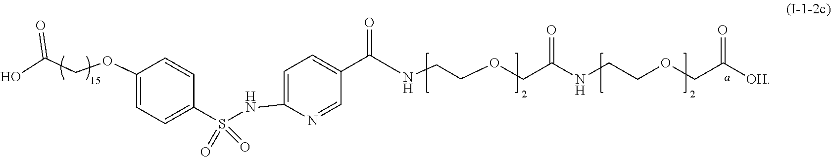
N1=CC(C(=O)NCCOCC(NCCOCC([OH])=O)=O)=CC=C1NS(C1=CC=C(OCC(O)=O)C=C1)(=O)=O
